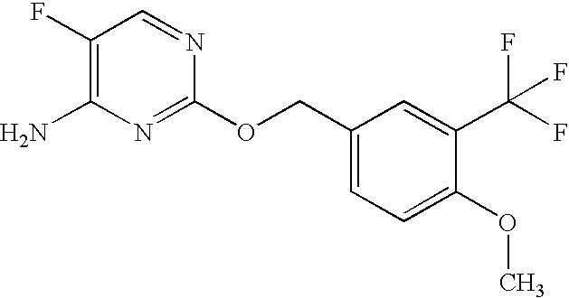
C1(F)=C(N)N=C(OCC2=CC=C(OC)C(C(F)(F)F)=C2)N=C1
